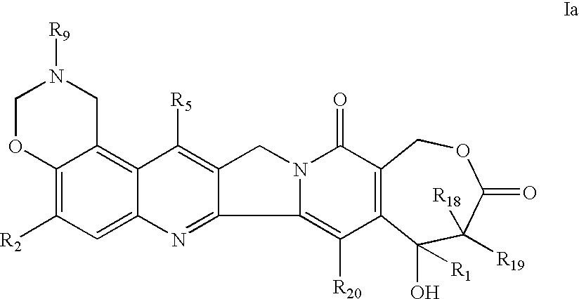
C12=C3C(=C([R2])C=C1N=C1C(=C2[R5])CN2C1=C([R20])C1=C(C2=O)COC(=O)C([R19])([R18])C1(O)[R1])OCN([R9])C3
